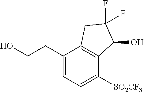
C(O)CC1=CC=C([SO2CF3])C2=C1CC(F)(F)C2O
